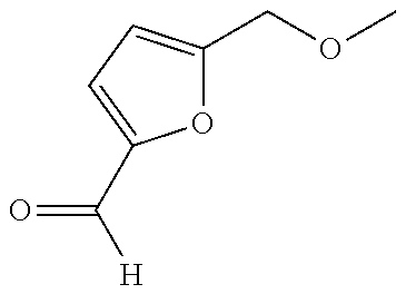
O1C(COC)=CC=C1C([H])=O
